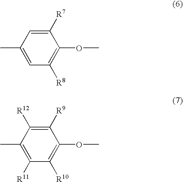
C1=C(C)C=C([R7])C(OC)=C1[R8].C1([R11])=C(C)C([R12])=C([R9])C(OC)=C1[R10]
